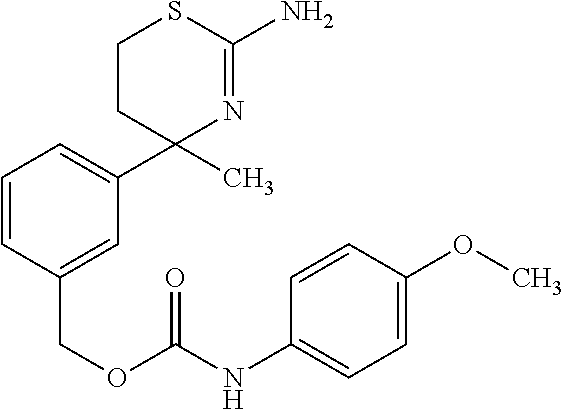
C1=CC(COC(NC2=CC=C(OC)C=C2)=O)=CC(C2(C)N=C(N)SCC2)=C1
